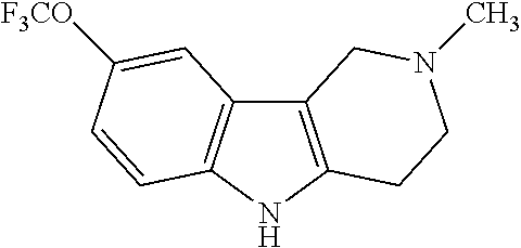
C12=C(NC3=C1C=C([F3CO])C=C3)CCN(C)C2
